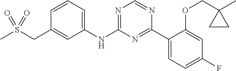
S(CC1=CC(NC2=NC=NC(C3=CC=C(F)C=C3OCC3(C)CC3)=N2)=CC=C1)(C)(=O)=O
